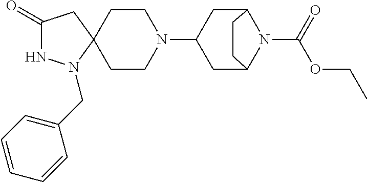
C1(=O)NN(CC2=CC=CC=C2)C2(C1)CCN(C1CC3N(C(OCC)=O)C(C1)CC3)CC2
